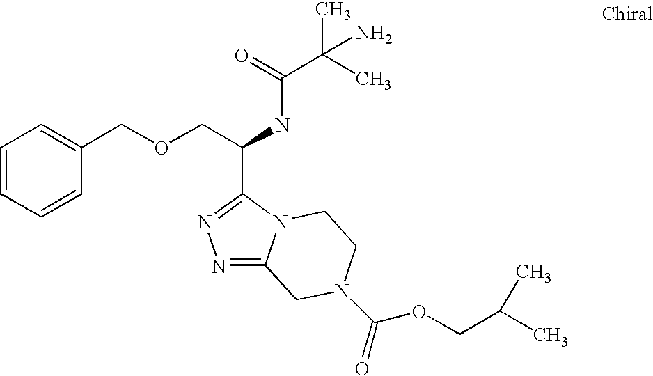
N1=C2N(C(C(COCC3=CC=CC=C3)NC(C(C)(C)N)=O)=N1)CCN(C(=O)OCC(C)C)C2
